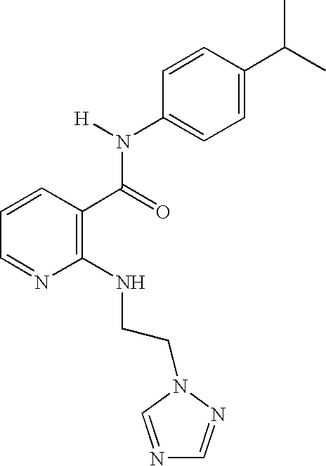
C1(NCCN2C=NC=N2)=C(C(=O)N(C2=CC=C(C(C)C)C=C2)[H])C=CC=N1
